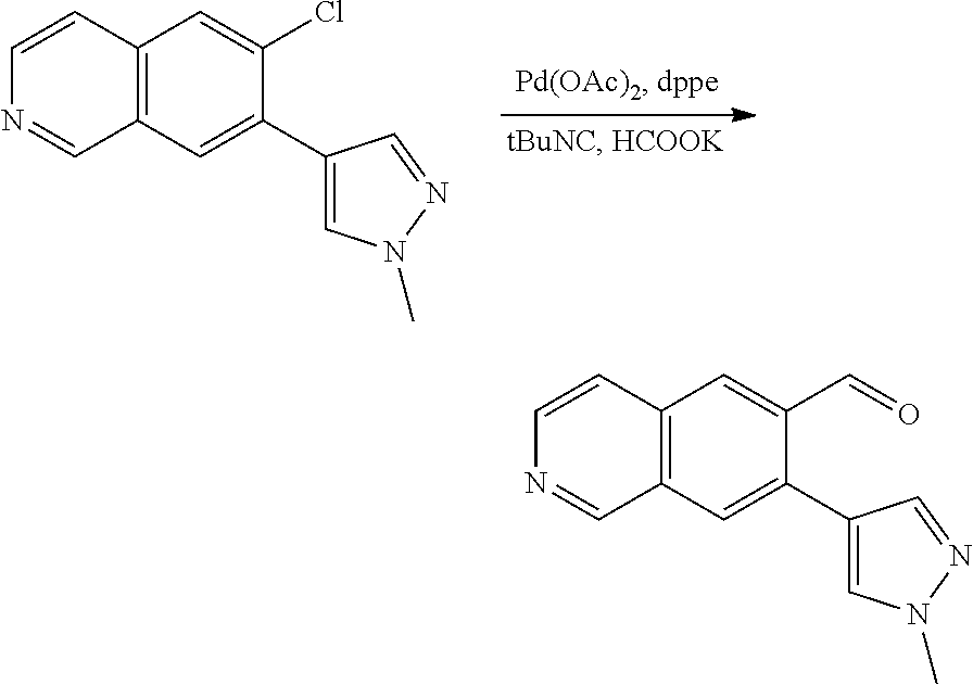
C12=C(C=C(C3=CN(C)N=C3)C(Cl)=C1)C=NC=C2.C12=C(C=C(C3=CN(C)N=C3)C(C=O)=C1)C=NC=C2
